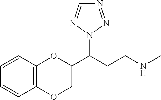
C1(C(CCNC)N2N=NC=N2)OC2=C(OC1)C=CC=C2
